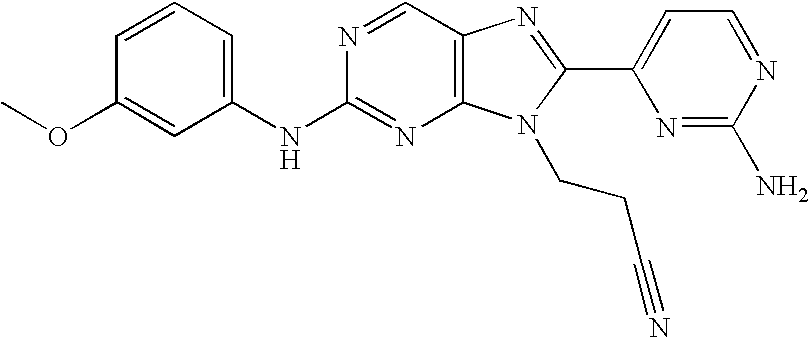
C1=CC=C(NC2=NC3=C(C=N2)N=C(C2=CC=NC(N)=N2)N3CCC#N)C=C1OC
